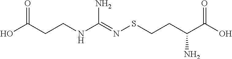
OC(CCNC(=NSCCC(C(O)=O)N)N)=O
